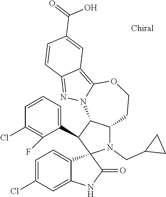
C1=C(Cl)C=C2C(=C1)C1(C(=O)N2)N(CC2CC2)C2C(C1C1=CC=CC(Cl)=C1F)N1C(=C3C(=N1)C=CC(C(=O)O)=C3)OCC2
